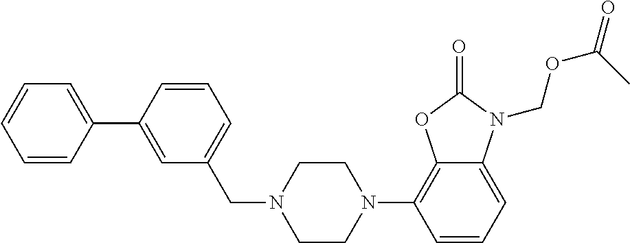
C1=CC(C2=CC(CN3CCN(C4=C5C(=CC=C4)N(COC(=O)C)C(=O)O5)CC3)=CC=C2)=CC=C1
